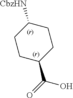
[CbzHN]C1CCC(C(=O)O)CC1
